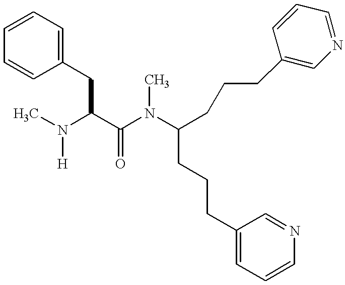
C1=CC=C(CC(N(C)[H])C(=O)N(C(CCCC2=CC=CN=C2)CCCC2=CN=CC=C2)C)C=C1
